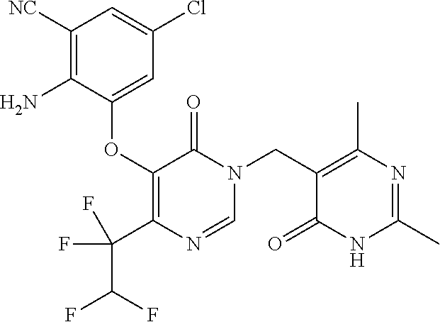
C1(C)=NC(C)=C(CN2C=NC(C(C(F)F)(F)F)=C(OC3=CC(Cl)=CC([NC])=C3N)C2=O)C(=O)N1
